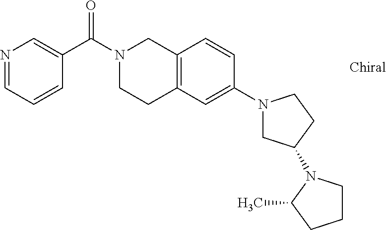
C1(C(N2CCC3=C(C2)C=CC(N2CC(N4CCCC4C)CC2)=C3)=O)=CN=CC=C1
